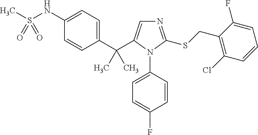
C1(C(C2=CN=C(SCC3=C(Cl)C=CC=C3F)N2C2=CC=C(F)C=C2)(C)C)=CC=C(NS(C)(=O)=O)C=C1
